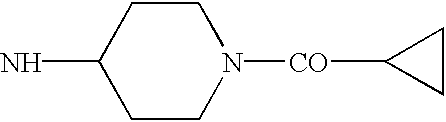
C1CN([CO]C2CC2)CCC1N
